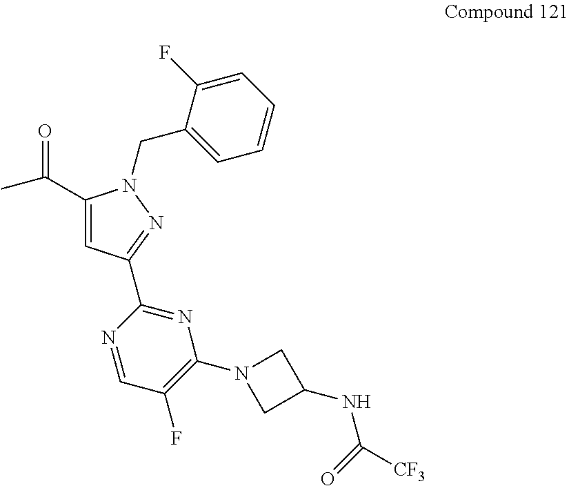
C(=O)(C1=CC(C2=NC(N3CC(NC([CF3])=O)C3)=C(F)C=N2)=NN1CC1=CC=CC=C1F)C
